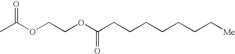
CC(OCCOC(CCCCCCC[Me])=O)=O
